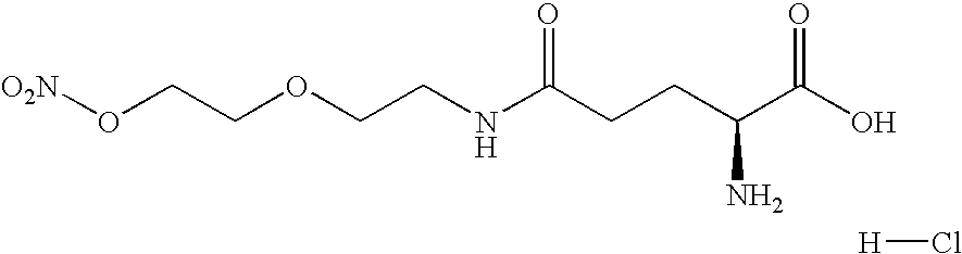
[O2N]OCCOCCNC(CCC(C(O)=O)N)=O.[H]Cl
